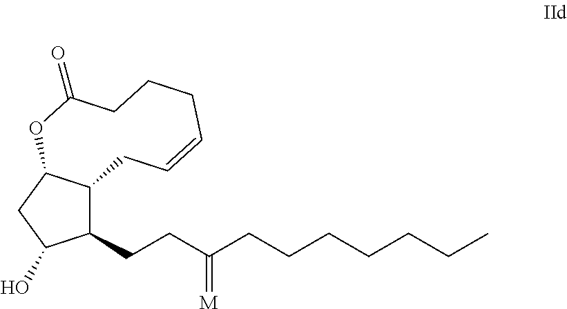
C1(CCC(CCCCCCC)=[M])C2C(CC1O)OC(=O)CCCC=CC2
